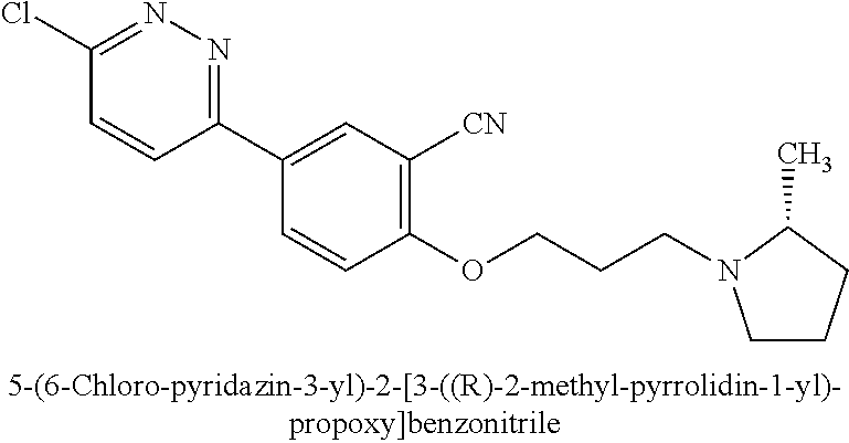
C1(Cl)=NN=C(C2=CC([CN])=C(OCCCN3CCCC3C)C=C2)C=C1
